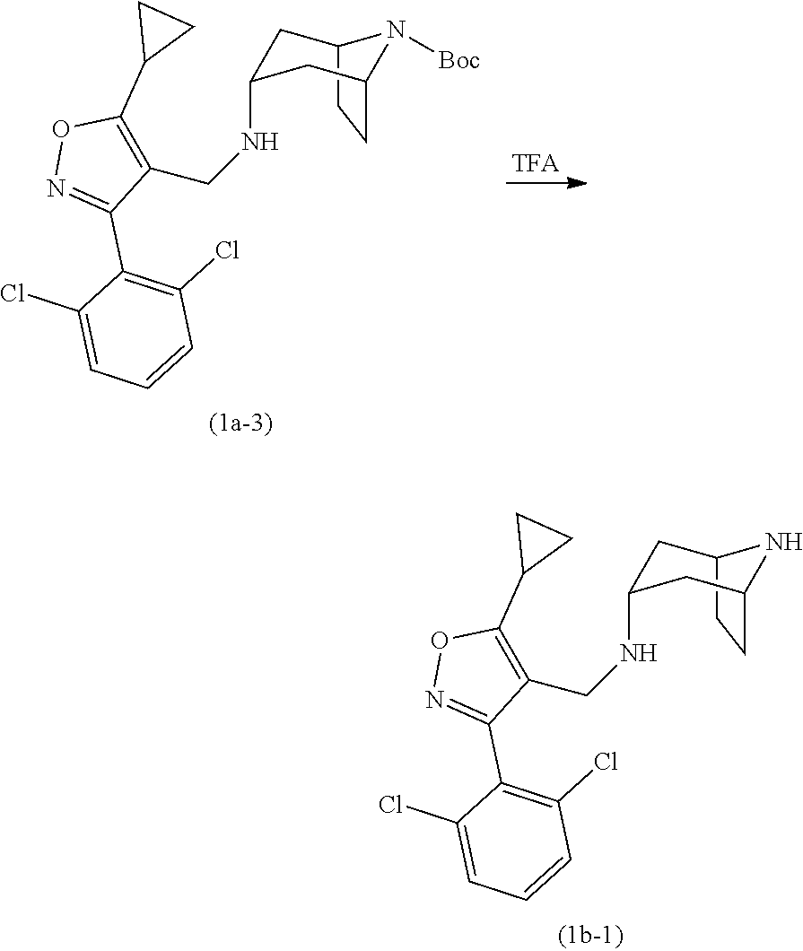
C12CCC(CC(NCC3=C(C4CC4)ON=C3C3=C(Cl)C=CC=C3Cl)C1)N2.C12CCC(CC(NCC3=C(C4CC4)ON=C3C3=C(Cl)C=CC=C3Cl)C1)N2[Boc]
